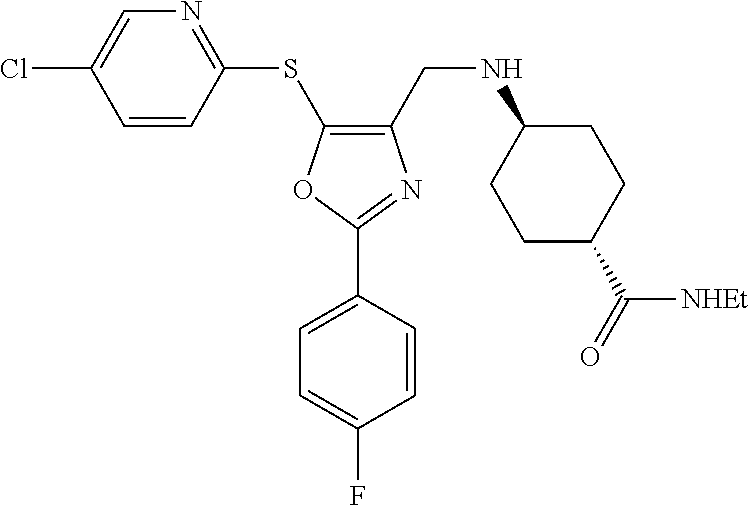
C1(CNC2CCC(C(=O)[NHEt])CC2)=C(SC2=NC=C(Cl)C=C2)OC(C2=CC=C(F)C=C2)=N1
